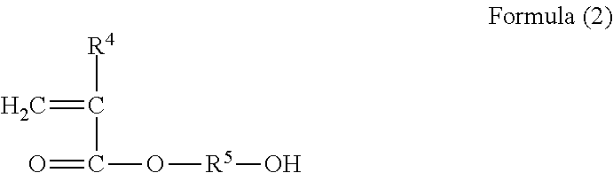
[R4]C(=C)C(O[R5]O)=O
